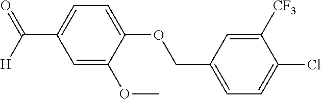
C1=C(OC)C(OCC2=CC=C(Cl)C([CF3])=C2)=CC=C1C([H])=O
